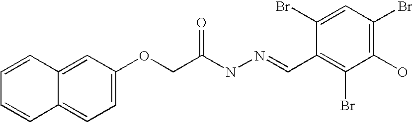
C1=C(OCC(NN=CC2=C(Br)C(O)=C(Br)C=C2Br)=O)C=C2C(=C1)C=CC=C2
